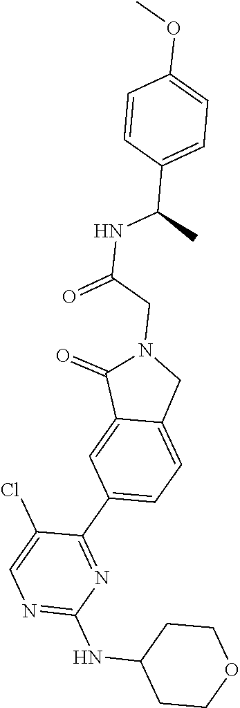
N1=C(NC2CCOCC2)N=C(C2=CC=C3C(=C2)C(=O)N(CC(NC(C2=CC=C(OC)C=C2)C)=O)C3)C(Cl)=C1
